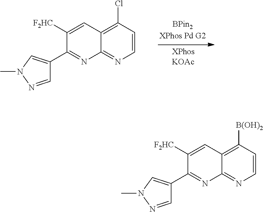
C1=CC(Cl)=C2C(=N1)N=C(C1=CN(C)N=C1)C([F2HC])=C2.C1=CC([B(OH)2])=C2C(=N1)N=C(C1=CN(C)N=C1)C([F2HC])=C2
